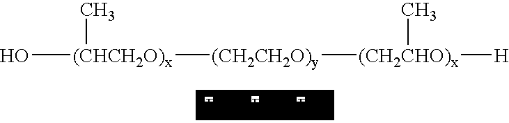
[(CH2CH2O)y]([(CH2CHO)x]([H])C)[(CHCH2O)x](O)C.[EO].[PO].[PO]
